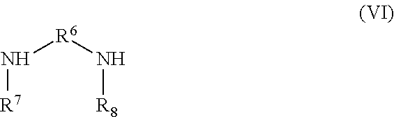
N([R7])[R6]N[R8]
